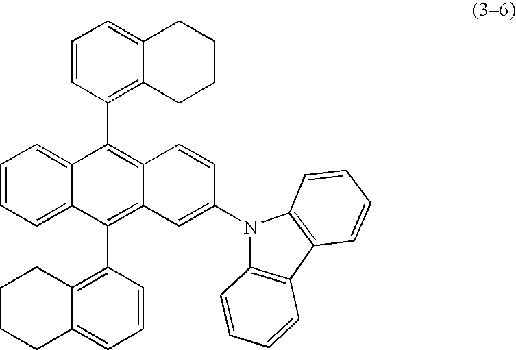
C1=CC=C2C(=C1)C(C1=C3C(=CC=C1)CCCC3)=C1C(=C2C2=C3C(=CC=C2)CCCC3)C=C(N2C3=C(C4=C2C=CC=C4)C=CC=C3)C=C1
